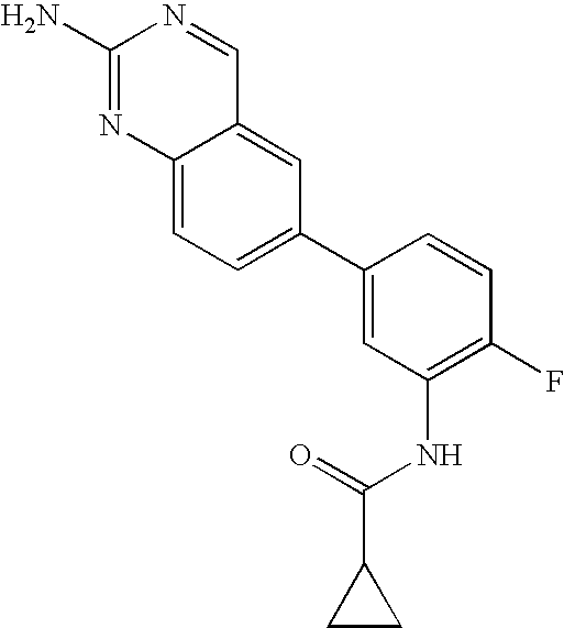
C1(N)=NC2=CC=C(C3=CC(NC(C4CC4)=O)=C(F)C=C3)C=C2C=N1
